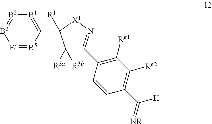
[B1]1=C(C2([R1])C([R3a])([R3b])C(C3=C([Rg1])C([Rg2])=C(C([H])=[NR])C=C3)=N[X1]2)[B5]=[B4][B3]=[B2]1
